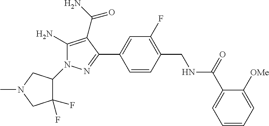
C1=CC(C2=NN(C3C(F)(F)CN(C)C3)C(N)=C2C(=O)N)=CC(F)=C1CNC(C1=CC=CC=C1[OMe])=O
